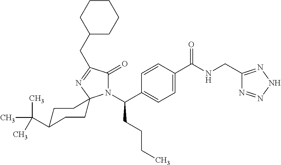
C1=C(C(=O)NCC2=NNN=N2)C=CC(C(N2C(=O)C(CC3CCCCC3)=NC23CCC(C(C)(C)C)CC3)CCCC)=C1
